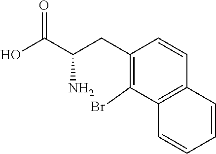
C1=CC2=C(C=C1)C(Br)=C(CC(C(O)=O)N)C=C2
